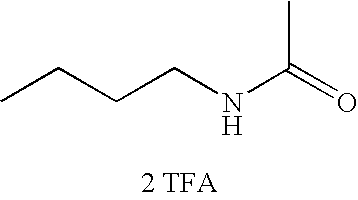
C(CC)CNC(=O)C.[2 TFA]
